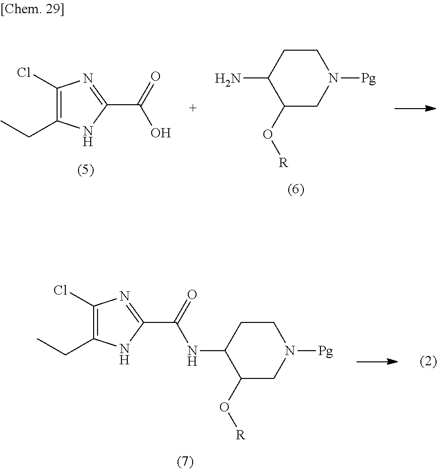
C1(Cl)=C(CC)NC(C(=O)O)=N1.C1(N)C(O[R])CN([Pg])CC1.C1(Cl)=C(CC)NC(C(=O)NC2C(O[R])CN([Pg])CC2)=N1
